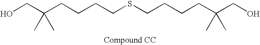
OCC(CCCCSCCCCC(CO)(C)C)(C)C
